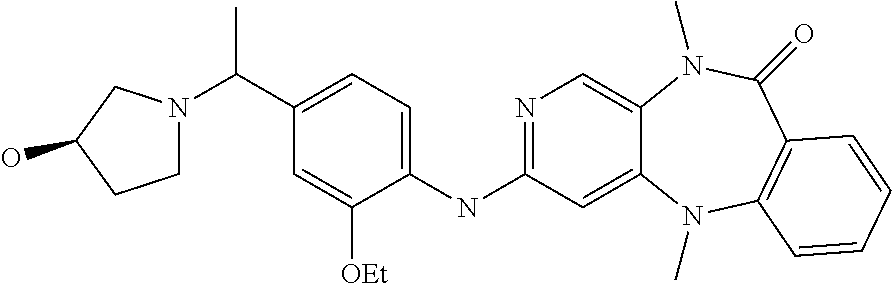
C1(C(C)N2CCC(O)C2)=CC=C(NC2=NC=C3C(=C2)N(C)C2=C(C(=O)N3C)C=CC=C2)C([OEt])=C1
